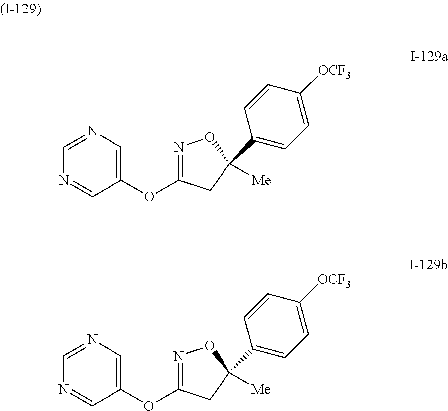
N1=CC(OC2=NOC(C3=CC=C([OCF3])C=C3)([Me])C2)=CN=C1.N1=CC(OC2=NOC(C3=CC=C([OCF3])C=C3)([Me])C2)=CN=C1
